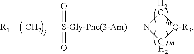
[R1]C[S-Gly-Phe(3-Am)](=O)(=O)N1C[Q-R3]C1
